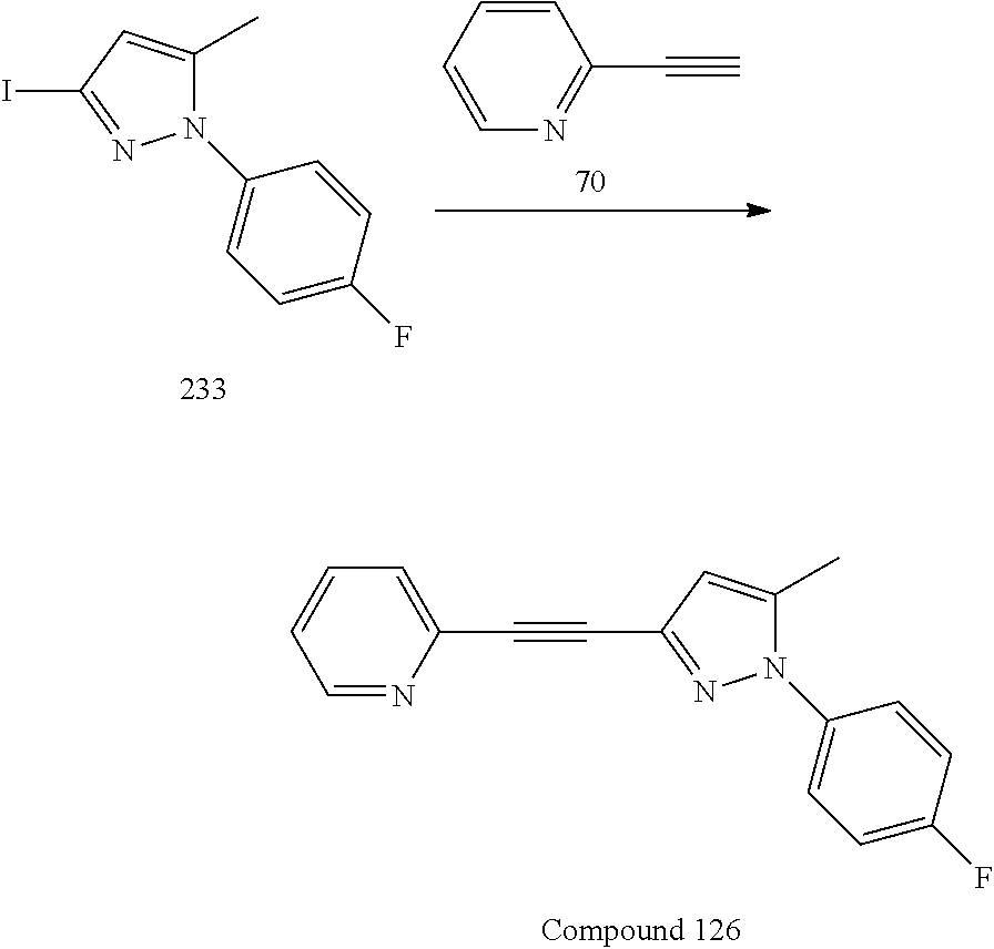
IC1=NN(C2=CC=C(F)C=C2)C(C)=C1.C#CC1=NC=CC=C1.C(C1=NN(C2=CC=C(F)C=C2)C(C)=C1)#CC1=CC=CC=N1
